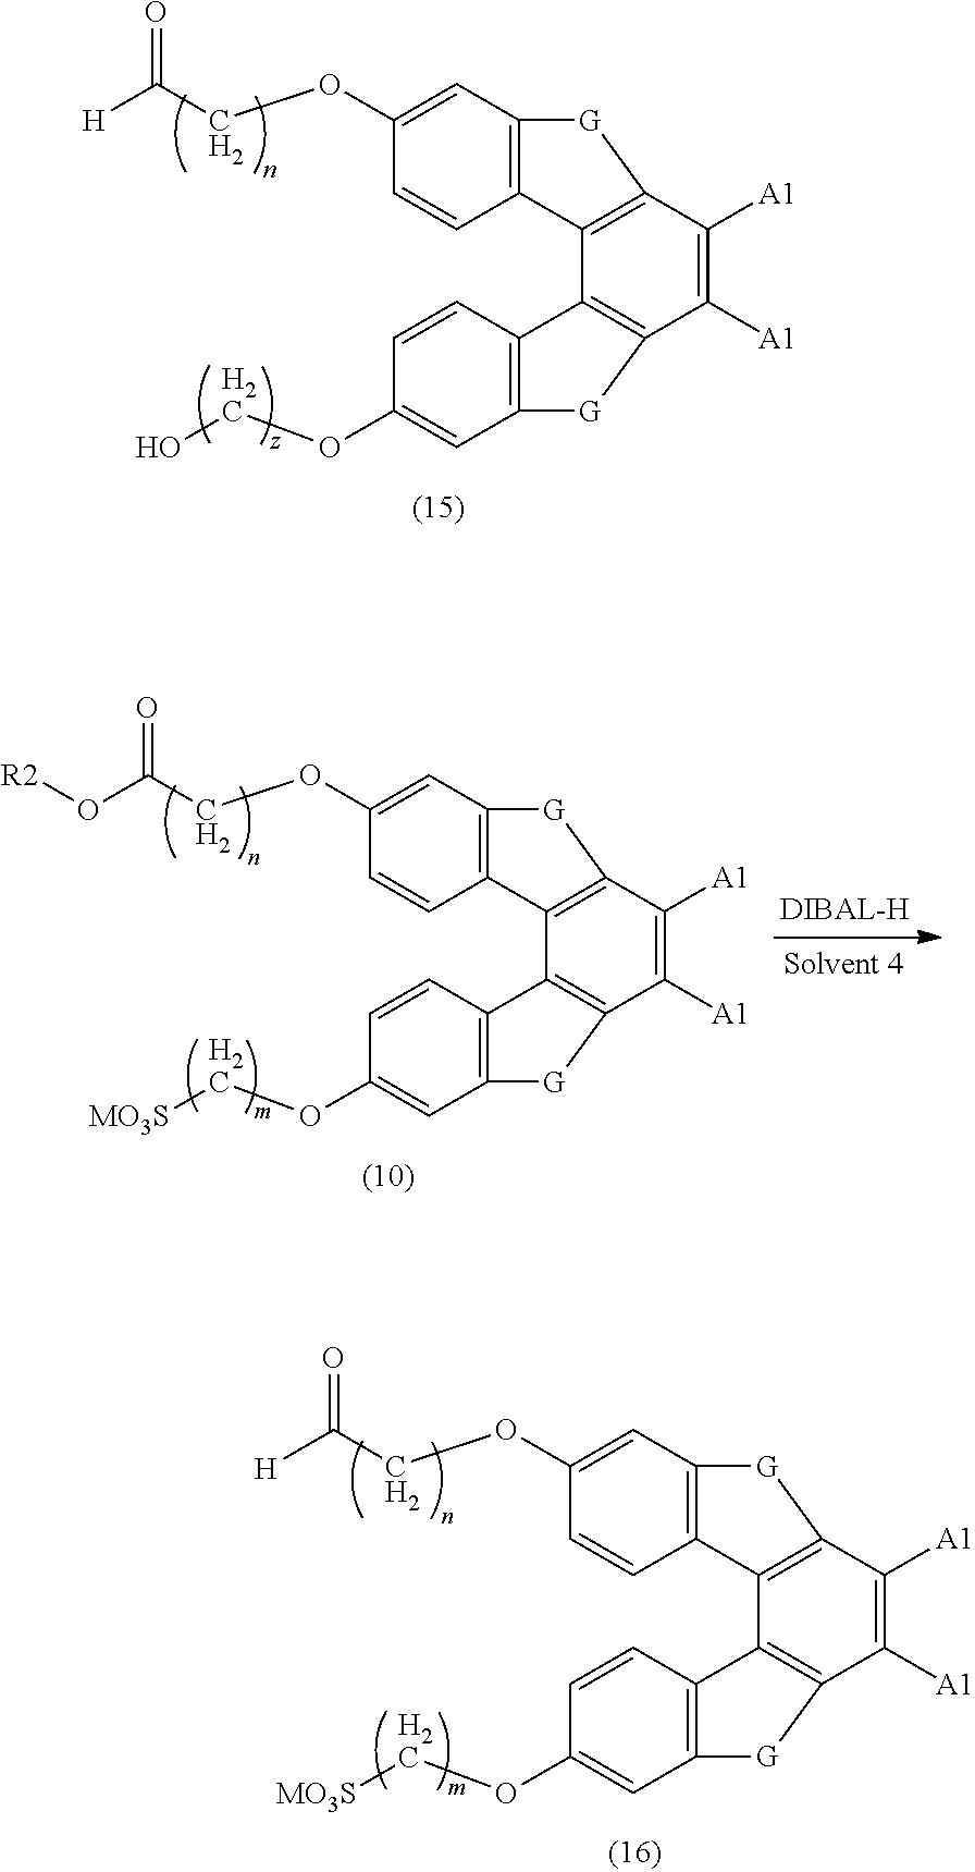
C1=CC2=C(C=C1OCC(=O)[H])[G]C1=C2C2=C(C([A1])=C1[A1])[G]C1=C2C=CC(OC[MO3S])=C1.C1=CC2=C(C=C1OCC([H])=O)[G]C1=C2C2=C(C([A1])=C1[A1])[G]C1=C2C=CC(OCO)=C1.C1=CC2=C(C=C1OCC(O[R2])=O)[G]C1=C2C2=C(C([A1])=C1[A1])[G]C1=C2C=CC(OC[MO3S])=C1
